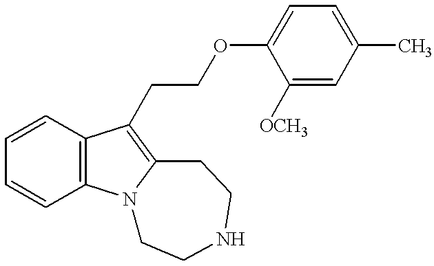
C1=CC2=C(C=C1)N1C(=C2CCOC2=CC=C(C)C=C2[OCH3])CCNCC1
